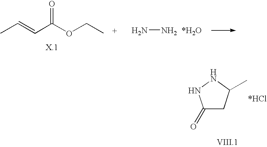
CC=CC(OCC)=O.NN.[*H2O].C1(=O)CC(C)NN1
